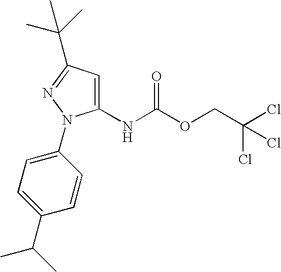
C1(NC(OCC(Cl)(Cl)Cl)=O)=CC(C(C)(C)C)=NN1C1=CC=C(C(C)C)C=C1
